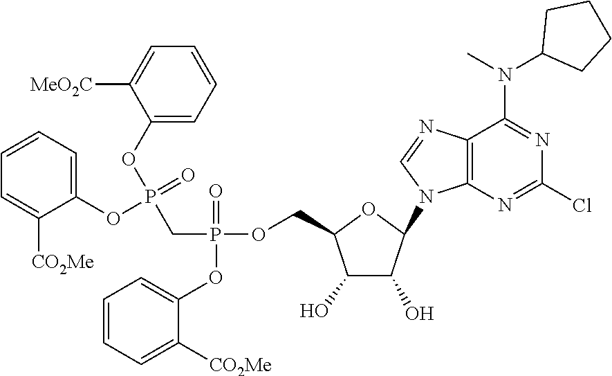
N1=C(Cl)N=C(N(C2CCCC2)C)C2=C1N(C1C(O)C(O)C(COP(CP(=O)(OC3=CC=CC=C3[CO2Me])OC3=CC=CC=C3[MeO2C])(OC3=CC=CC=C3[CO2Me])=O)O1)C=N2
